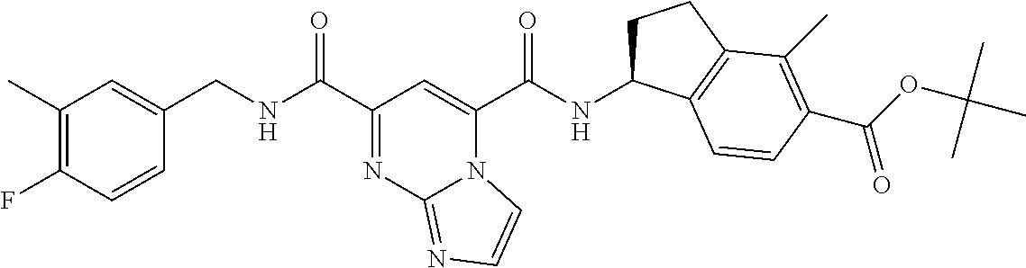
C1(C)=C(F)C=CC(CNC(C2=NC3=NC=CN3C(C(NC3CCC4=C3C=CC(C(OC(C)(C)C)=O)=C4C)=O)=C2)=O)=C1
